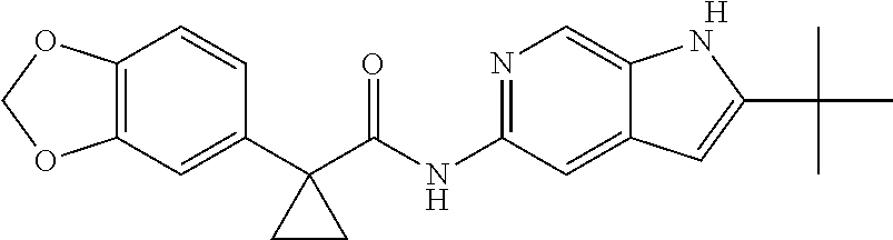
[H].N1=C(NC(C2(C3=CC4=C(C=C3)OCO4)CC2)=O)C=C2C(=C1)NC(C(C)(C)C)=C2
